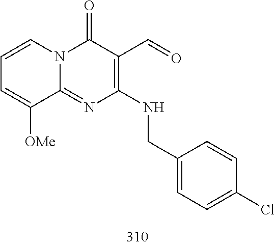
C1=CC=C([OMe])C2=NC(NCC3=CC=C(Cl)C=C3)=C(C=O)C(=O)N12
